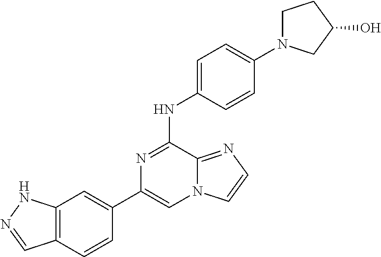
C1(C2=CC3=C(C=C2)C=NN3)=CN2C(=NC=C2)C(NC2=CC=C(N3CCC(O)C3)C=C2)=N1
